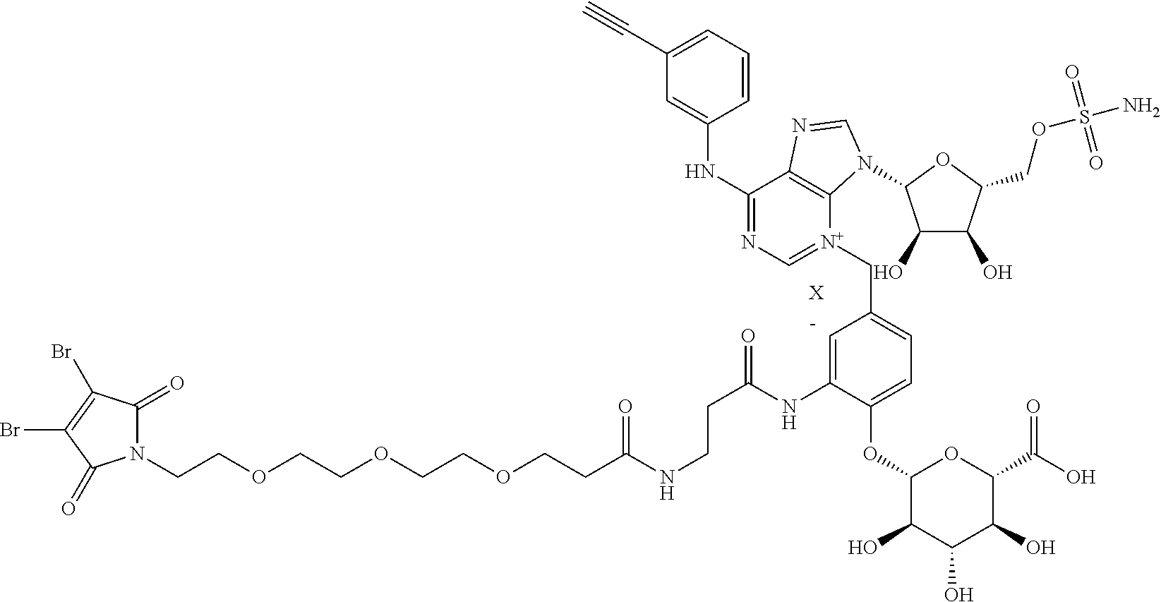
N1(CCOCCOCCOCCC(NCCC(=O)NC2=[C-]C(C[N+]3=CN=C(NC4=CC(C#C)=CC=C4)C4=C3N(C3C(O)C(O)C(COS(N)(=O)=O)O3)C=N4)=CC=C2OC2C(O)C(O)C(O)C(C(O)=O)O2)=O)C(=O)C(Br)=C(Br)C1=O.[X]
